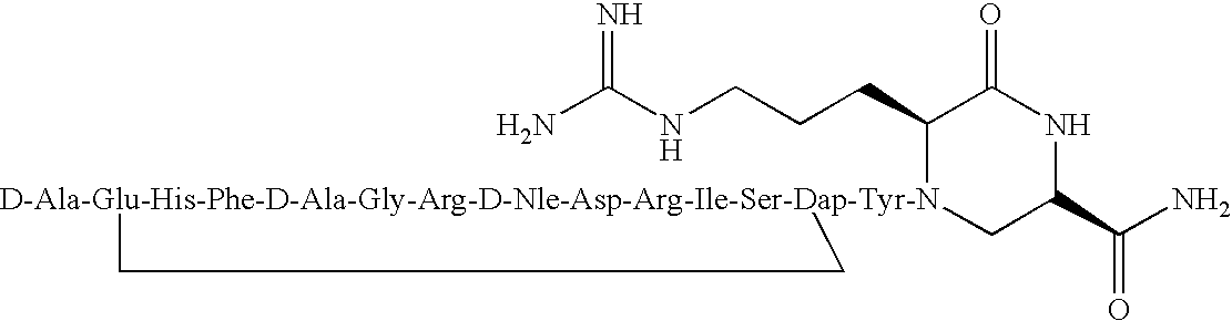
NC(NCCCC1[D-Ala-Glu-His-Phe-D-Ala-Gly-Arg-D-Nle-Asp-Arg-Ile-Ser-Dap-Tyr-N]2(CC(C(N)=O)NC1=O)CC2)=N
